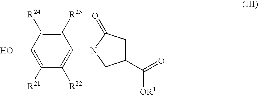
C1([R21])=C(O)C([R24])=C([R23])C(N2CC(C(=O)[OR1])CC2=O)=C1[R22]
